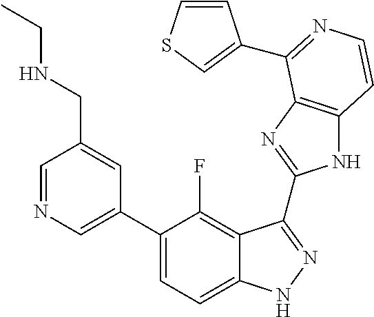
C1=C(C2=CC=C3C(=C2F)C(C2=NC4=C(N2)C=CN=C4C2=CSC=C2)=NN3)C=C(CNCC)C=N1
